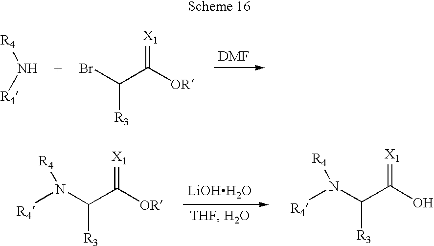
N([R4])[R4].BrC(C([OR])=[X1])[R3].[LiOHH2O].N(C(C([OR])=[X1])[R3])([R4])[R4].N(C(C(O)=[X1])[R3])([R4])[R4]
